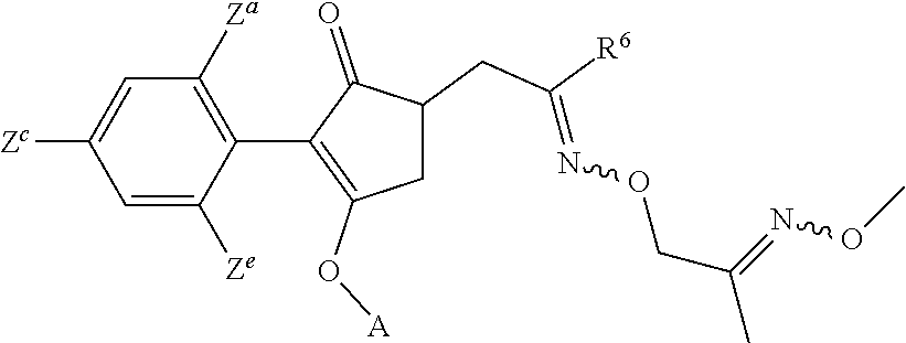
C1=C([Ze])C(C2=C(O[A])CC(CC([R6])=NOCC(C)=NOC)C2=O)=C([Za])C=C1[Zc]
